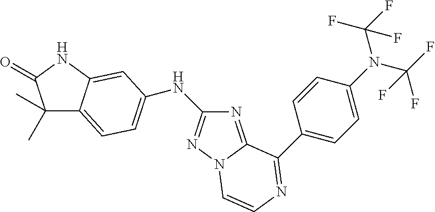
C1(C)(C)C2=CC=C(NC3=NN4C(=N3)C(C3=CC=C(N(C(F)(F)F)C(F)(F)F)C=C3)=NC=C4)C=C2NC1=O
